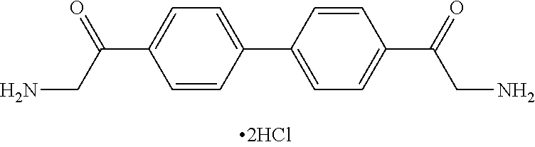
C1=CC(C2=CC=C(C(=O)CN)C=C2)=CC=C1C(=O)CN
